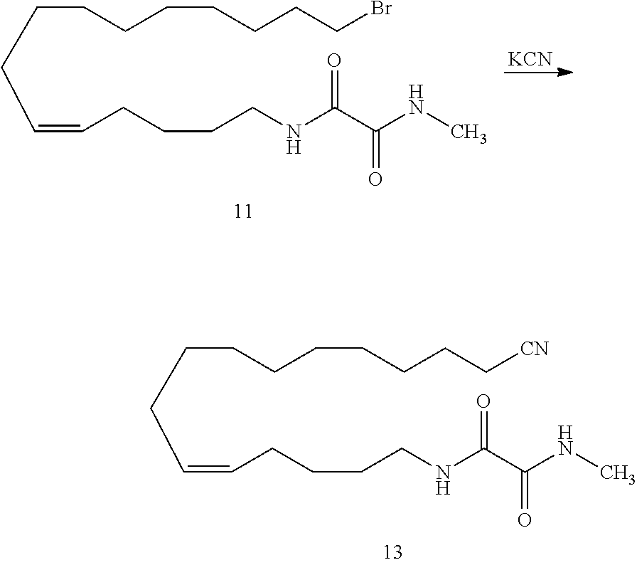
C(CCCCCCCBr)CC=CCCCCNC(C(NC)=O)=O.[KCN].C(CCCCCCC[CN])CC=CCCCCNC(C(NC)=O)=O
